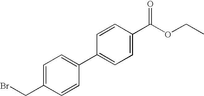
C1=C(CBr)C=CC(C2=CC=C(C(OCC)=O)C=C2)=C1
